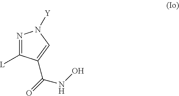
N1=C([L])C(C(=O)NO)=CN1[Y]
